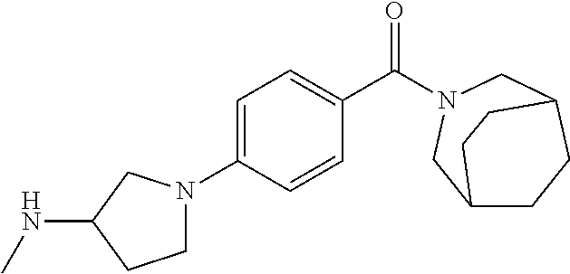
C1CC2CN(C(C3=CC=C(N4CCC(NC)C4)C=C3)=O)CC1CC2
